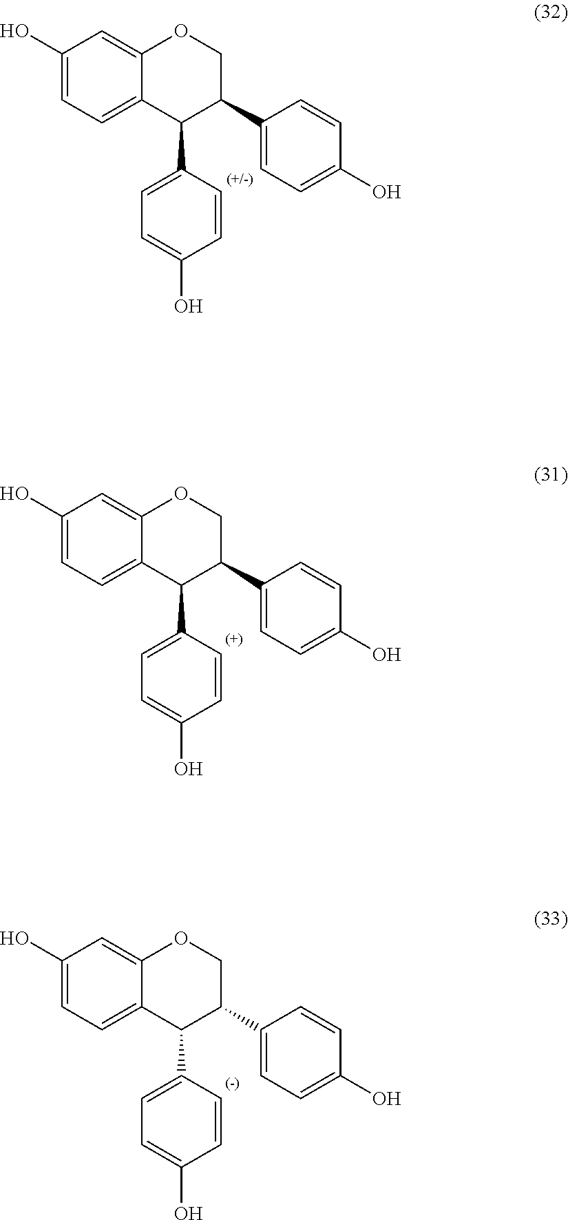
C1(O)=CC=C2C(=C1)OCC(C1=CC=C(O)C=C1)C2C1=CC=C(O)C=C1.C1(O)=CC=C2C(=C1)OCC(C1=CC=C(O)C=C1)C2C1=CC=C(O)C=C1.C1(O)=CC=C2C(=C1)OCC(C1=CC=C(O)C=C1)C2C1=CC=C(O)C=C1
